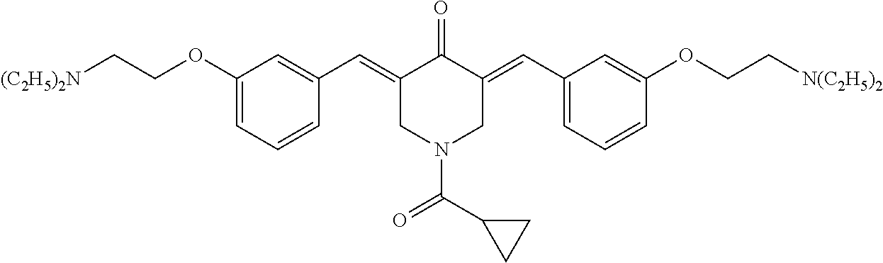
C1(OCC[(C2H5)2N])=CC=CC(C=C2C(=O)C(=CC3=CC=CC(OCC[N(C2H5)2])=C3)CN(C(=O)C3CC3)C2)=C1
